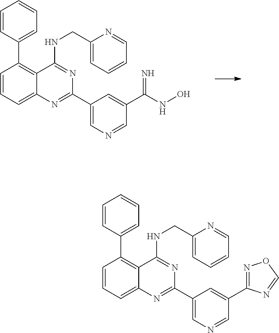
C1=CC=C2C(=C1C1=CC=CC=C1)C(NCC1=CC=CC=N1)=NC(C1=CN=CC(C(NO)=N)=C1)=N2.C1=CC=C2C(=C1C1=CC=CC=C1)C(NCC1=CC=CC=N1)=NC(C1=CN=CC(C3=NOC=N3)=C1)=N2
